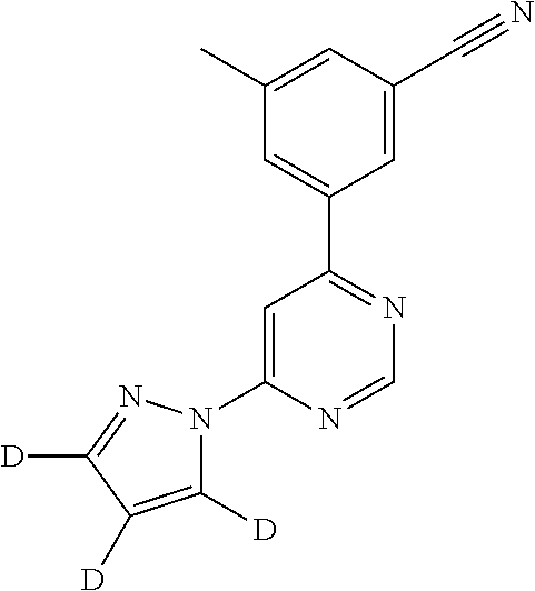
C1(N2C([D])=C([D])C([D])=N2)=CC(C2=CC(C)=CC(C#N)=C2)=NC=N1
